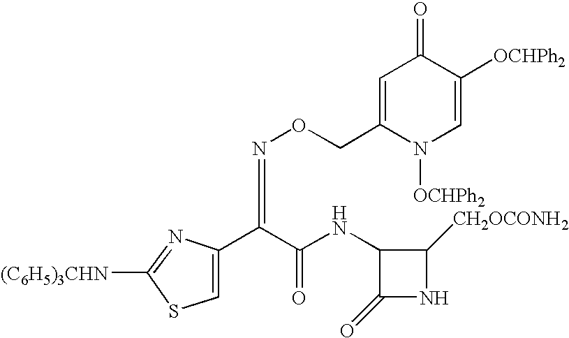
C1=C(CON=C(C(NC2C(=O)NC2[CH2OCONH2])=O)C2=CSC([(C6H5)3CHN])=N2)N([OCHPh2])C=C([OCHPh2])C1=O
